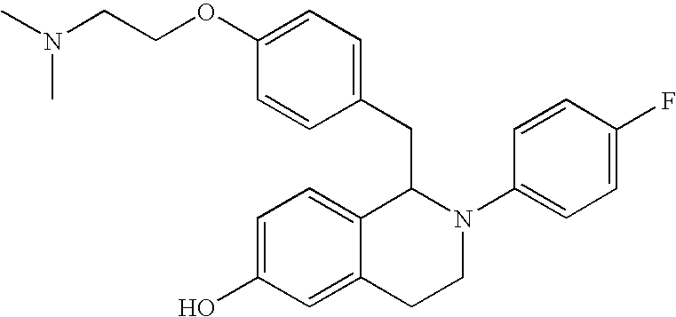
N(CCOC1=CC=C(CC2C3=CC=C(O)C=C3CCN2C2=CC=C(F)C=C2)C=C1)(C)C
